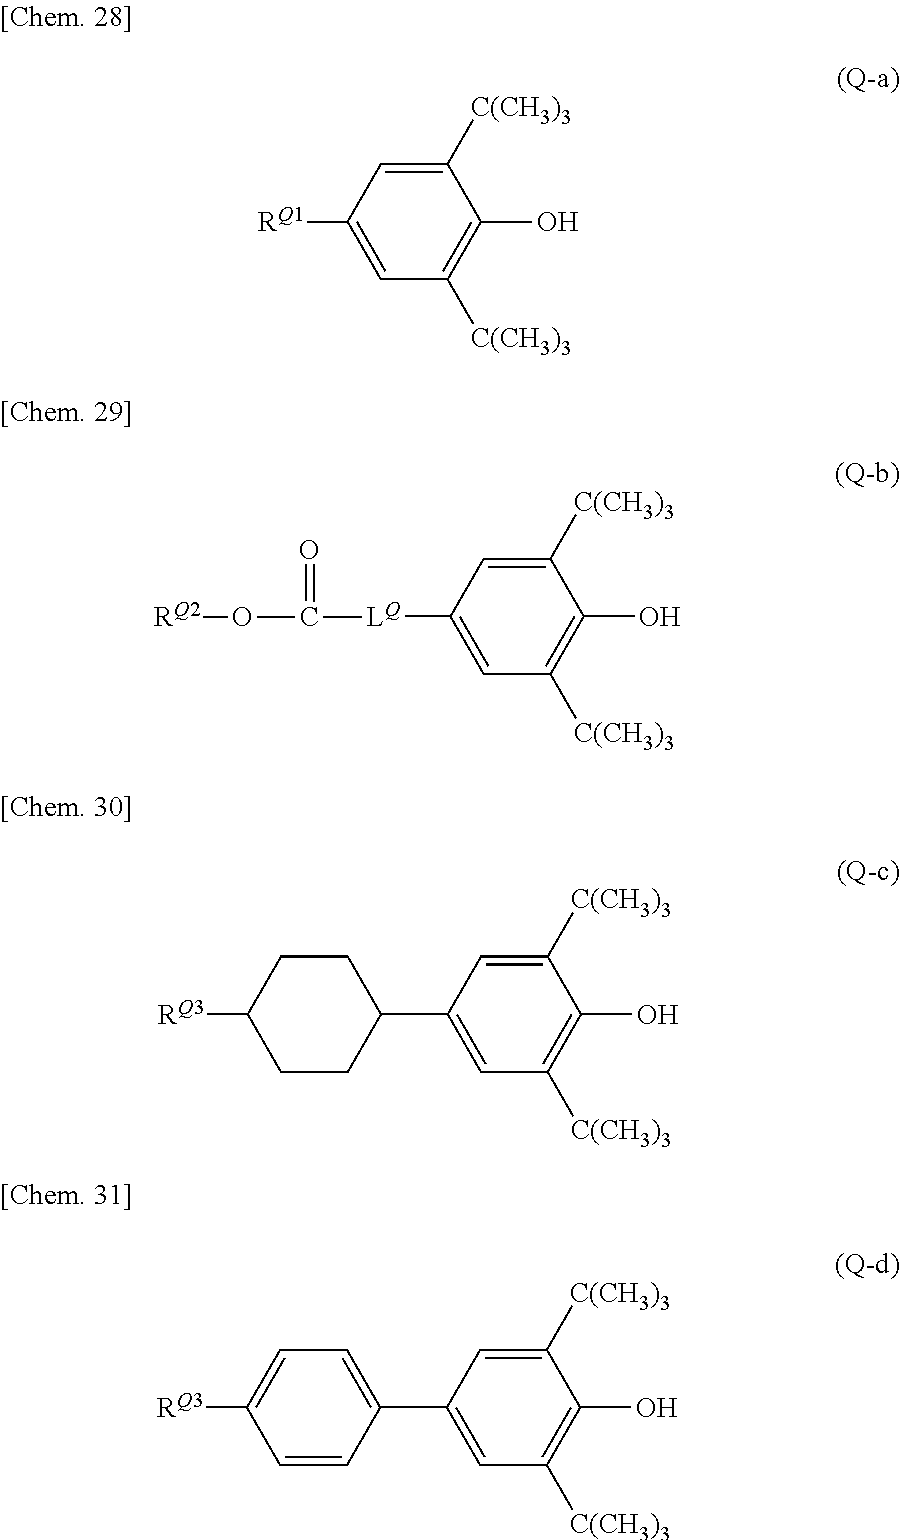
C1([C(CH3)3])=C(O)C([C(CH3)3])=CC([RQ1])=C1.C1([C(CH3)3])=C(O)C([C(CH3)3])=CC([LQ]C(O[RQ2])=O)=C1.C1([C(CH3)3])=C(O)C([C(CH3)3])=CC(C2CCC([RQ3])CC2)=C1.C1([C(CH3)3])=C(O)C([C(CH3)3])=CC(C2=CC=C([RQ3])C=C2)=C1
